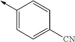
C1(->C)=CC=C([CN])C=C1
